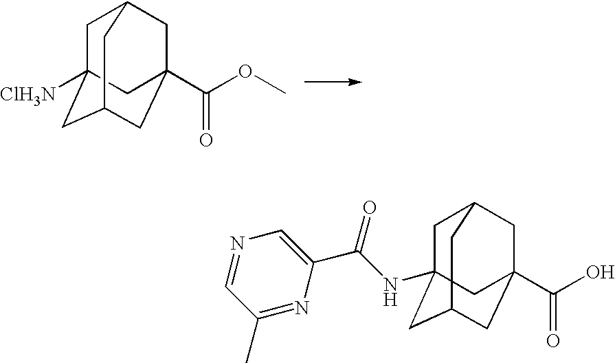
C1C2([ClH3N])CC3CC(C(OC)=O)(CC1C3)C2.N1=CC(C)=NC(C(NC23CC4CC(C(O)=O)(CC(C2)C4)C3)=O)=C1
